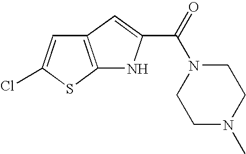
C12=C(SC(Cl)=C1)NC(C(=O)N1CCN(C)CC1)=C2
